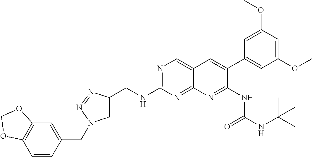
C1(CNC2=NC=C3C(=N2)N=C(NC(NC(C)(C)C)=O)C(C2=CC(OC)=CC(OC)=C2)=C3)=CN(CC2=CC3=C(C=C2)OCO3)N=N1
